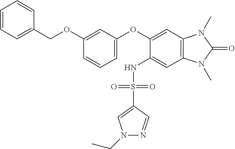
C1(COC2=CC(OC3=CC4=C(C=C3NS(C3=CN(CC)N=C3)(=O)=O)N(C)C(=O)N4C)=CC=C2)=CC=CC=C1
